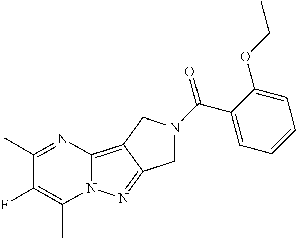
C12=C3C(=NN1C(C)=C(F)C(C)=N2)CN(C(C1=CC=CC=C1OCC)=O)C3
